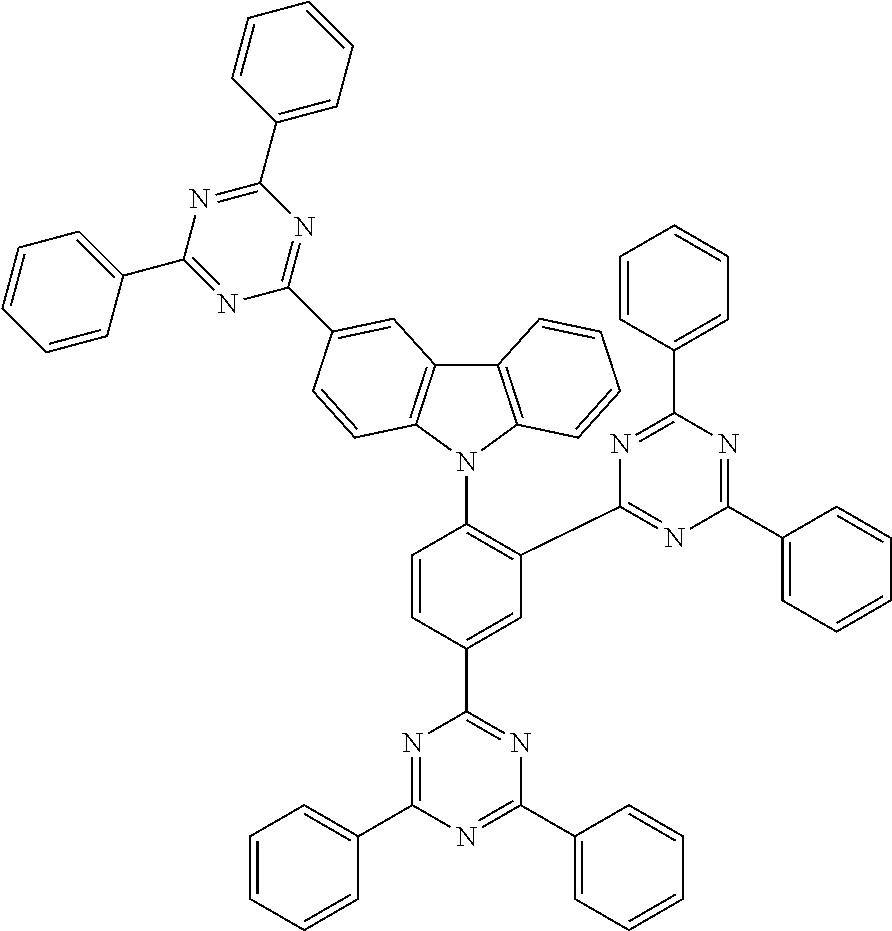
C12=C(N(C3=C(C4=NC(C5=CC=CC=C5)=NC(C5=CC=CC=C5)=N4)C=C(C4=NC(C5=CC=CC=C5)=NC(C5=CC=CC=C5)=N4)C=C3)C3=C1C=C(C1=NC(C4=CC=CC=C4)=NC(C4=CC=CC=C4)=N1)C=C3)C=CC=C2
